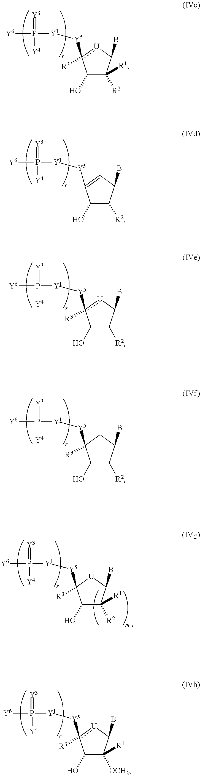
C1(O)C([R1])([R2])C(B)[U]c1([Y5][Y1]P([Y6])(=[Y3])[Y4])[R3].C1(O)C([R2])C(B)C=C1[Y5][Y1]P([Y6])(=[Y3])[Y4].C(c([U]C(C[R2])B)([Y5][Y1]P([Y6])(=[Y3])[Y4])[R3])O.C(C(CC(C[R2])B)([Y5][Y1]P([Y6])(=[Y3])[Y4])[R3])O.C1(O)C([R1])([R2])C(B)[U]C1([Y5][Y1]P([Y6])(=[Y3])[Y4])[R3].C1(O)C([R1])([OCH3])C(B)[U]c1([Y5][Y1]P([Y6])(=[Y3])[Y4])[R3]
